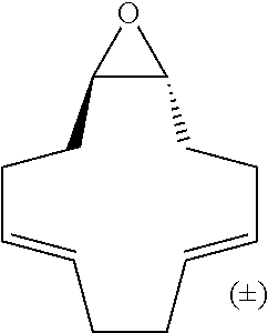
C1C=CCCC=CCCC2C(C1)O2
